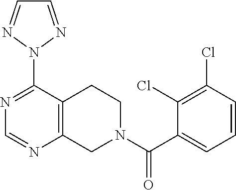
C1=CC(Cl)=C(Cl)C(C(N2CC3=C(CC2)C(N2N=CC=N2)=NC=N3)=O)=C1
